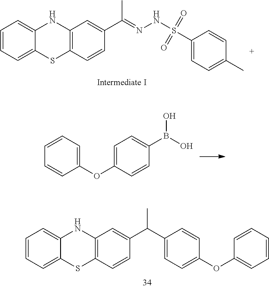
C1=CC=C2C(=C1)NC1=C(S2)C=CC(C(=NNS(C2=CC=C(C)C=C2)(=O)=O)C)=C1.C1=C(OC2=CC=CC=C2)C=CC(B(O)O)=C1.C1=CC=C2C(=C1)NC1=C(S2)C=CC(C(C)C2=CC=C(OC3=CC=CC=C3)C=C2)=C1
